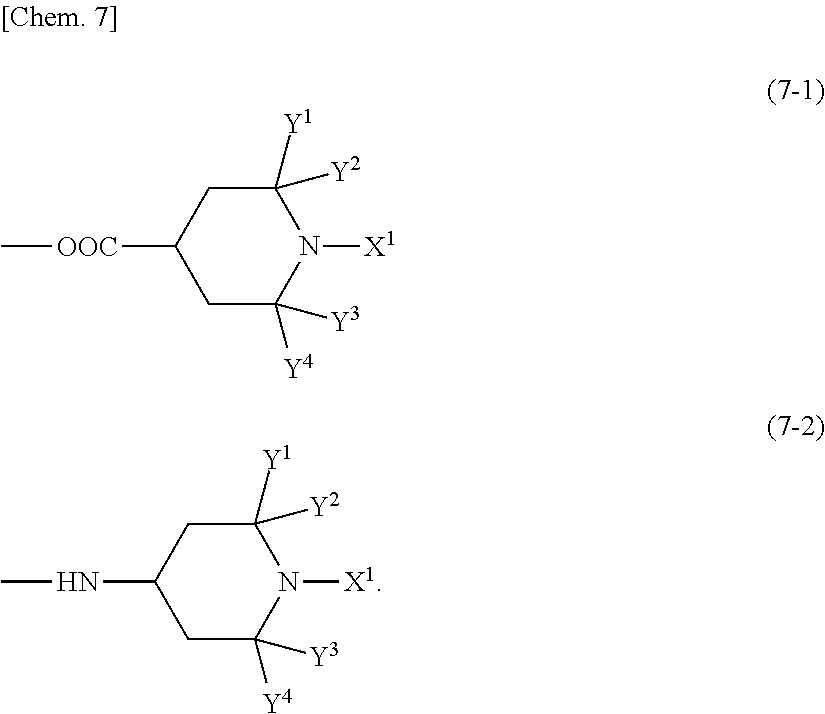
C1([Y2])([Y1])CC([OOC]C)CC([Y4])([Y3])N1[X1].C1([Y2])([Y1])CC(NC)CC([Y4])([Y3])N1[X1]
